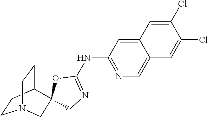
C12=CC(NC3=NCC4(O3)C3CCN(CC3)C4)=NC=C1C=C(Cl)C(Cl)=C2
